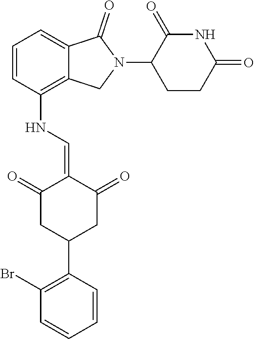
C1=CC(NC=C2C(=O)CC(C3=C(Br)C=CC=C3)CC2=O)=C2C(=C1)C(=O)N(C1CCC(=O)NC1=O)C2
